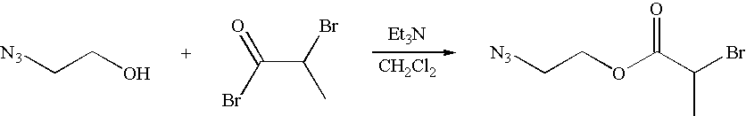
[Et3N].[CH2Cl2].[N3]CCO.C(C(Br)C)(Br)=O.[N3]CCOC(C(C)Br)=O
